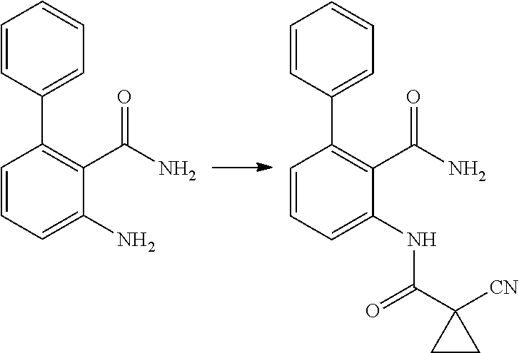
C1=CC(C2=C(C(N)=O)C(N)=CC=C2)=CC=C1.C1=CC(C2=C(C(N)=O)C(NC(C3([CN])CC3)=O)=CC=C2)=CC=C1
